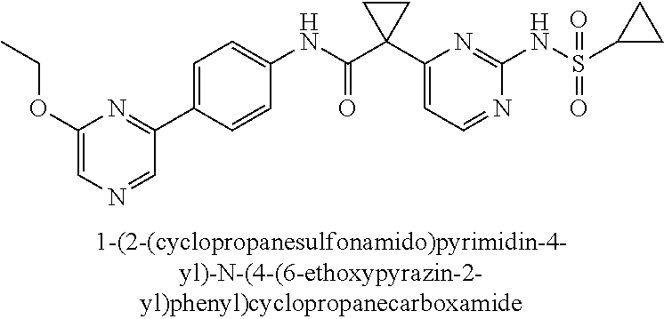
C1(NC(=O)C2(C3=CC=NC(NS(=O)(=O)C4CC4)=N3)CC2)=CC=C(C2=NC(OCC)=CN=C2)C=C1
